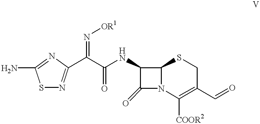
NC1=NC(C(C(NC2C(=O)N3C2SCC(C=O)=C3[COOR2])=O)=N[OR1])=NS1
